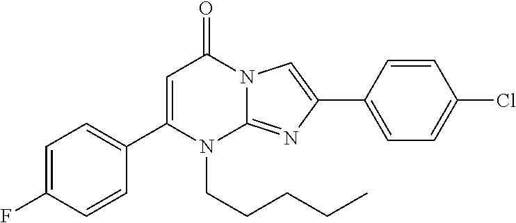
C1(C2=CC=C(F)C=C2)=CC(=O)N2C(=NC(C3=CC=C(Cl)C=C3)=C2)N1CCCCC
